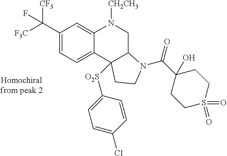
C1(C([F3C])([CF3])F)=CC=C2C(=C1)N([CH2CH3])CC1N(C(C3(O)CCS(=O)(=O)CC3)=O)CCC21[O2S]C1=CC=C(Cl)C=C1
